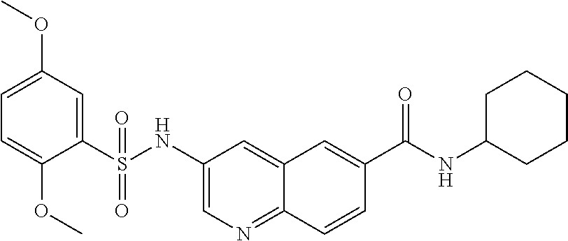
C1(S(NC2=CN=C3C(=C2)C=C(C(NC2CCCCC2)=O)C=C3)(=O)=O)=CC(OC)=CC=C1OC
